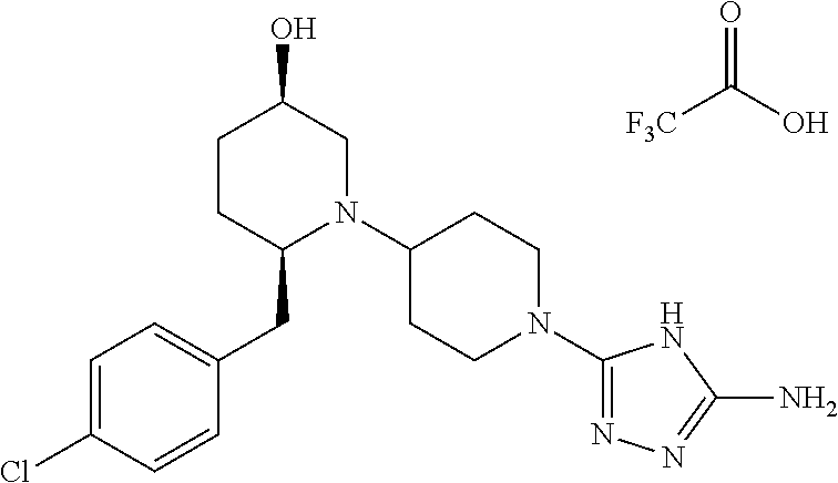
[F3C]C(O)=O.C1=C(Cl)C=CC(CC2N(C3CCN(C4=NN=C(N)N4)CC3)CC(O)CC2)=C1
